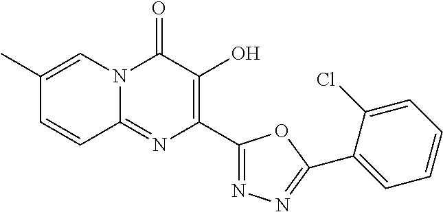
N12C(=NC(C3=NN=C(C4=CC=CC=C4Cl)O3)=C(O)C1=O)C=CC(C)=C2
